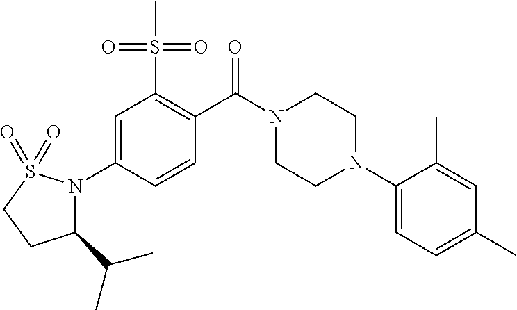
C1(C(C)C)N(C2=CC(S(=O)(=O)C)=C(C(N3CCN(C4=CC=C(C)C=C4C)CC3)=O)C=C2)S(=O)(=O)CC1
